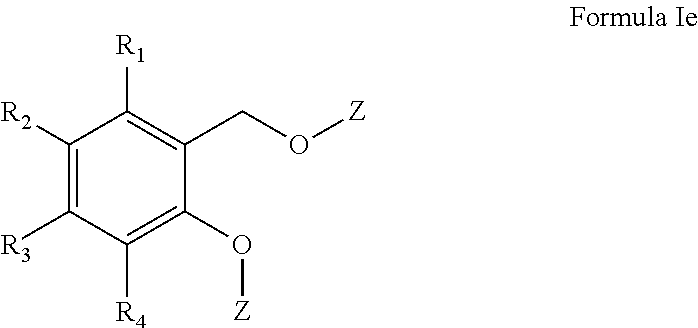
[Z]OCC1=C([R1])C([R2])=C([R3])C([R4])=C1O[Z]
